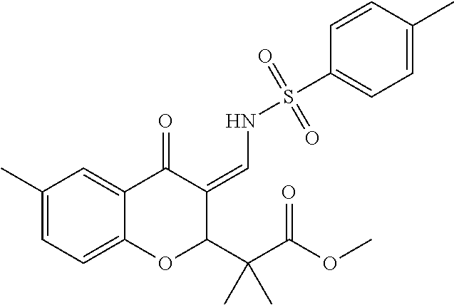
C1=C(C)C=C2C(=C1)OC(C(C(OC)=O)(C)C)C(=CNS(C1=CC=C(C)C=C1)(=O)=O)C2=O
